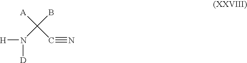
[H]N(C(C#N)([A])B)[D]
